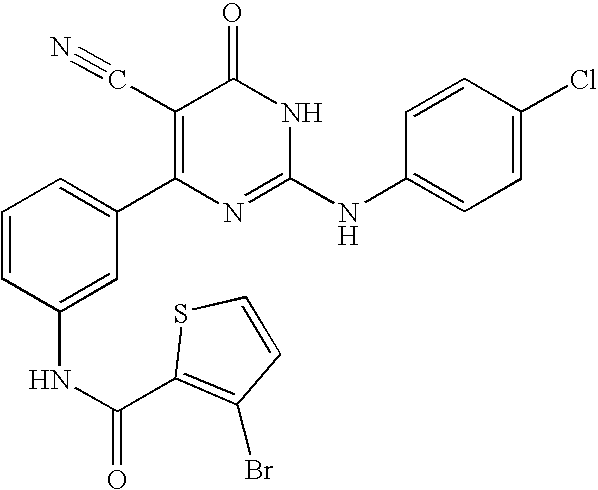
C1(NC(=O)C2=C(Br)C=CS2)=CC(C2=C(C#N)C(=O)NC(NC3=CC=C(Cl)C=C3)=N2)=CC=C1
